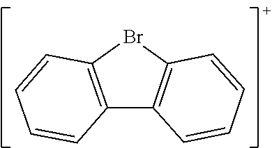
C12=C(C3=C(Br1)C=CC=C3)C=CC=C2
